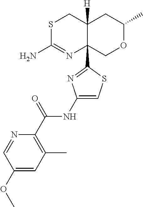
S1C(N)=NC2(C3=NC(NC(C4=C(C)C=C(OC)C=N4)=O)=CS3)C([H])(C1)CC(C)OC2
